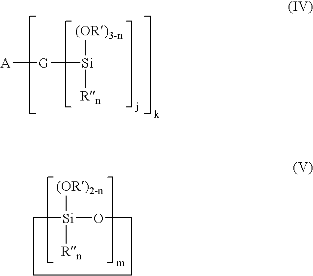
[A][G][Si]([(OR)3-n])[Rn].C1[Si]([(OR)2-n])([Rn])OCCC1
